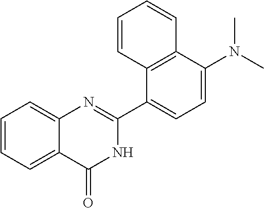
C1=CC=C2C(=C1)N=C(C1=CC=C(N(C)C)C3=C1C=CC=C3)NC2=O
